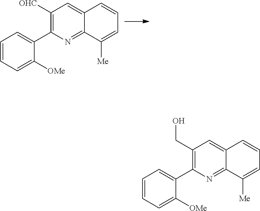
C1([OHC])=C(C2=CC=CC=C2[OMe])N=C2C(=C1)C=CC=C2[Me].C1(CO)=C(C2=CC=CC=C2[OMe])N=C2C(=C1)C=CC=C2[Me]
